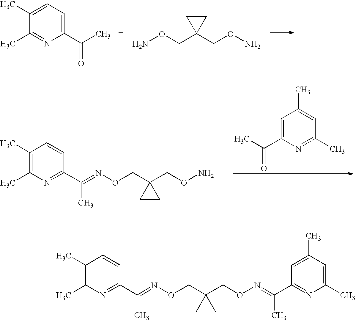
C1(C)=CC=C(C(C)=O)N=C1C.C1CC1(CON)CON.C1=C(C(C)=O)N=C(C)C=C1C.C1(C)=C(C)N=C(C(=NOCC2(CON)CC2)C)C=C1.C1(C)=C(C)N=C(C(=NOCC2(CON=C(C3=NC(C)=CC(C)=C3)C)CC2)C)C=C1
